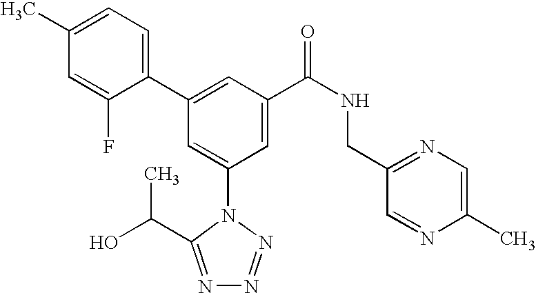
C1(C2=CC(C(NCC3=NC=C(C)N=C3)=O)=CC(N3C(C(C)O)=NN=N3)=C2)=CC=C(C)C=C1F
